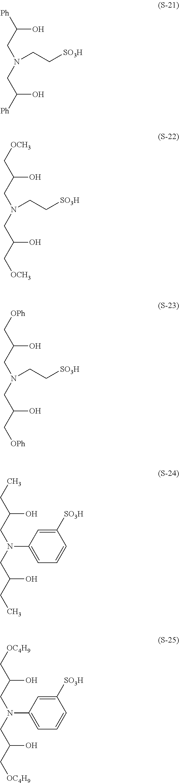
[Ph]C(O)CN(CC[SO3H])CC(O)[Ph].C(C(O)CN(CC[SO3H])CC(O)C[OCH3])[OCH3].C(C(O)CN(CC[SO3H])CC(O)C[OPh])[OPh].C(C(O)CN(C1=CC=CC([SO3H])=C1)CC(O)CC)C.C(C(O)CN(C1=CC=CC([SO3H])=C1)CC(O)C[OC4H9])[OC4H9]
